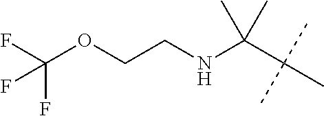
C(CNC(C(C)(C)C)(C)C)OC(F)(F)F
